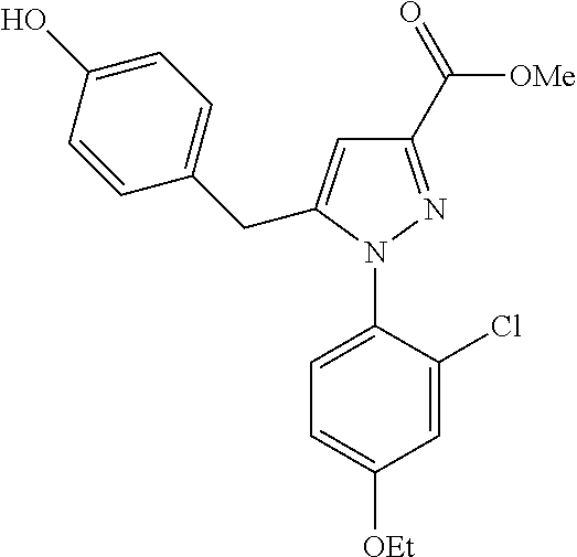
C1=C(N2N=C(C(=O)[OMe])C=C2CC2=CC=C(O)C=C2)C(Cl)=CC([OEt])=C1
